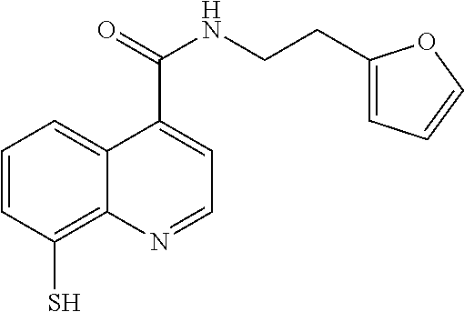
C1=CC(S)=C2C(=C1)C(C(NCCC1=CC=CO1)=O)=CC=N2
